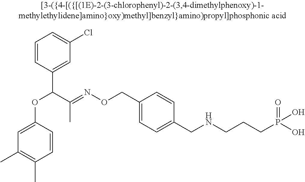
C1(CON=C(C(OC2=CC(C)=C(C)C=C2)C2=CC(Cl)=CC=C2)C)=CC=C(CNCCCP(O)(=O)O)C=C1
